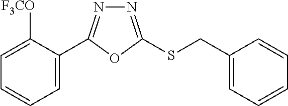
C1=C(C2=NN=C(SCC3=CC=CC=C3)O2)C([F3CO])=CC=C1
